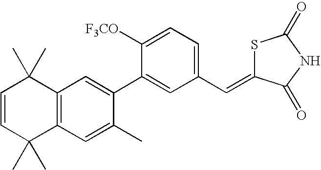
C12=C(C=C(C)C(C3=CC(C=C4SC(=O)NC4=O)=CC=C3[F3CO])=C1)C(C)(C)C=CC2(C)C
